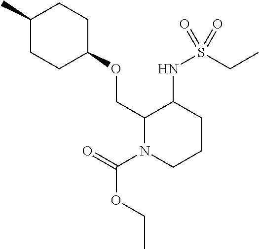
C1(C)CCC(OCC2N(C(=O)OCC)CCCC2NS(CC)(=O)=O)CC1
